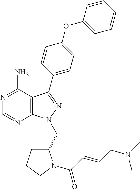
N1=C(N)C2=C(N=C1)N(CC1CCCN1C(C=CCN(C)C)=O)N=C2C1=CC=C(OC2=CC=CC=C2)C=C1
